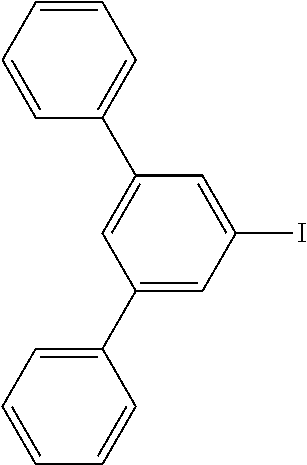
C1=CC=CC(C2=CC(C3=CC=CC=C3)=CC(I)=C2)=C1
